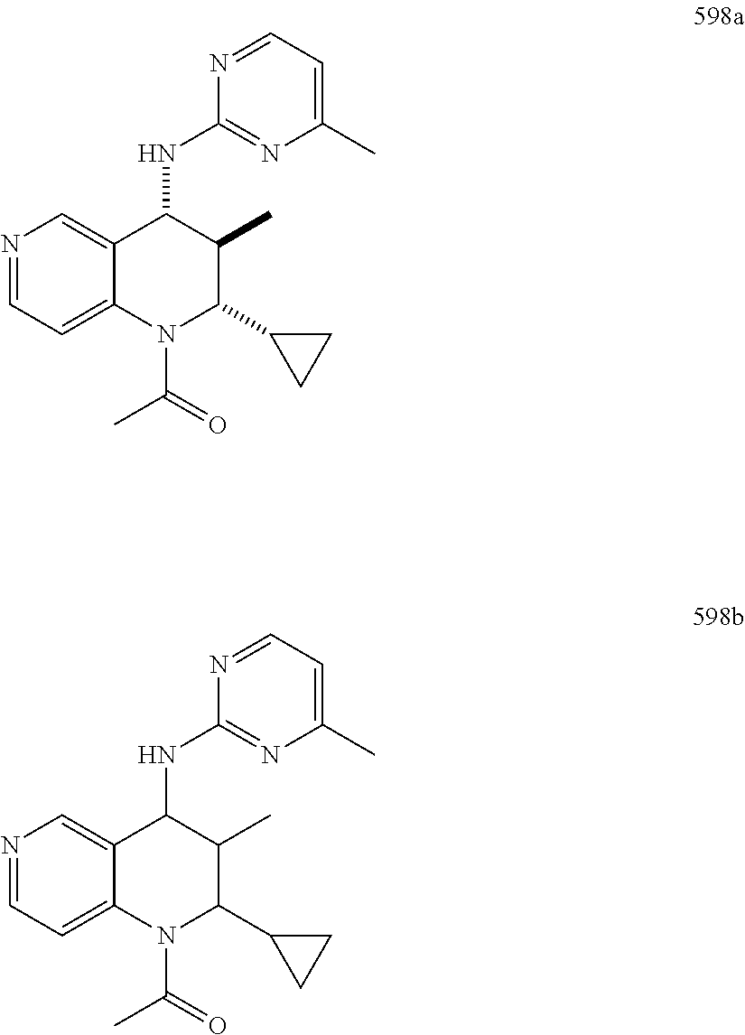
N1=CC=C2C(=C1)C(NC1=NC(C)=CC=N1)C(C)C(C1CC1)N2C(C)=O.N1=CC=C2C(=C1)C(NC1=NC(C)=CC=N1)C(C)C(C1CC1)N2C(C)=O
